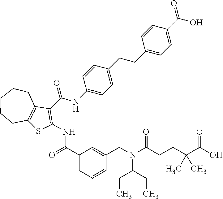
N(C1=CC=C(CCC2=CC=C(C(O)=O)C=C2)C=C1)C(=O)C1=C(NC(C2=CC=CC(CN(C(CCC(C(O)=O)(C)C)=O)C(CC)CC)=C2)=O)SC2=C1CCCCC2
